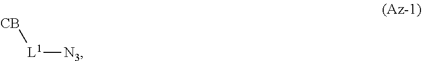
[L1]([N3])[CB]
